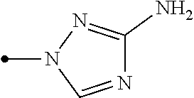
C1(N)=NN(C)C=N1
